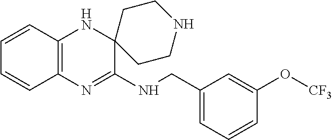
C12=C(N=C(NCC3=CC=CC(O[CF3])=C3)C3(N1)CCNCC3)C=CC=C2
